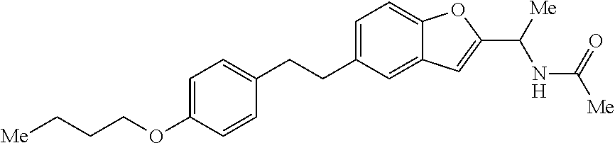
C1(CCC2=CC=C3C(=C2)C=C(C([Me])NC([Me])=O)O3)=CC=C(OCCC[Me])C=C1
